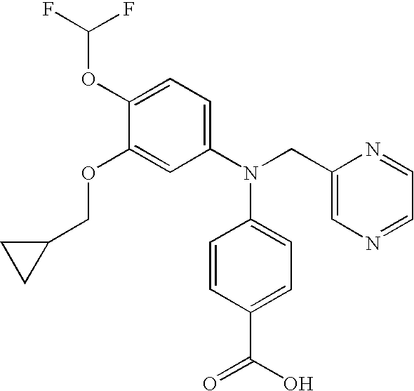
C1(OC(F)F)=CC=C(N(CC2=CN=CC=N2)C2=CC=C(C(O)=O)C=C2)C=C1OCC1CC1
